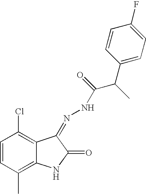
C1=CC(C)=C2C(=C1Cl)C(=NNC(=O)C(C)C1=CC=C(F)C=C1)C(=O)N2
